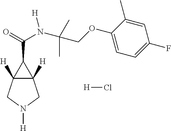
C(C1C2([H])C1([H])CN([H])C2)(=O)N(C(COC1=CC=C(F)C=C1C)(C)C)[H].[H]Cl
